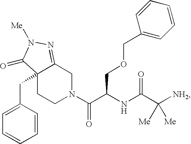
C12(CC3=CC=CC=C3)CCN(C(C(NC(C([NH2])([Me])[Me])=O)COCC3=CC=CC=C3)=O)CC1=NN([Me])C2=O
